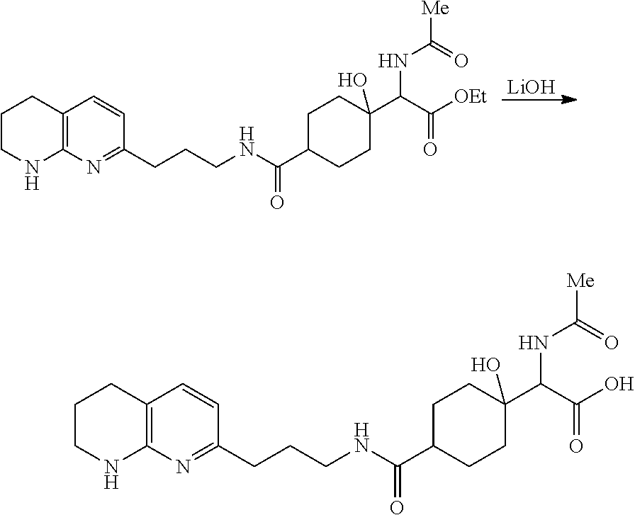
[LiOH].C1C(C(=O)NCCCC2=NC3=C(CCCN3)C=C2)CCC(C(C([OEt])=O)NC([Me])=O)(O)C1.C1C(C(=O)NCCCC2=NC3=C(CCCN3)C=C2)CCC(C(C(O)=O)NC([Me])=O)(O)C1
